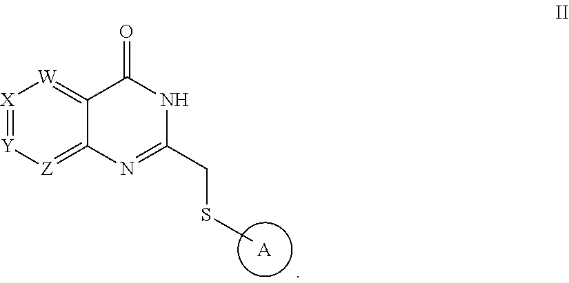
S(CC1=NC2=[Z][Y]=[X][W]=C2C(=O)N1)C.[A]
